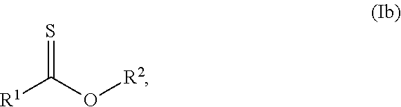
[R1]C(O[R2])=S
